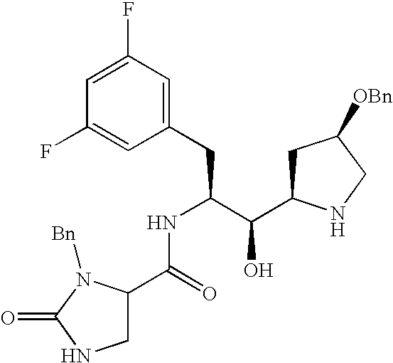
C1(F)=CC(F)=CC(CC(C(C2CC([OBn])CN2)O)NC(C2CNC(=O)N2[Bn])=O)=C1
